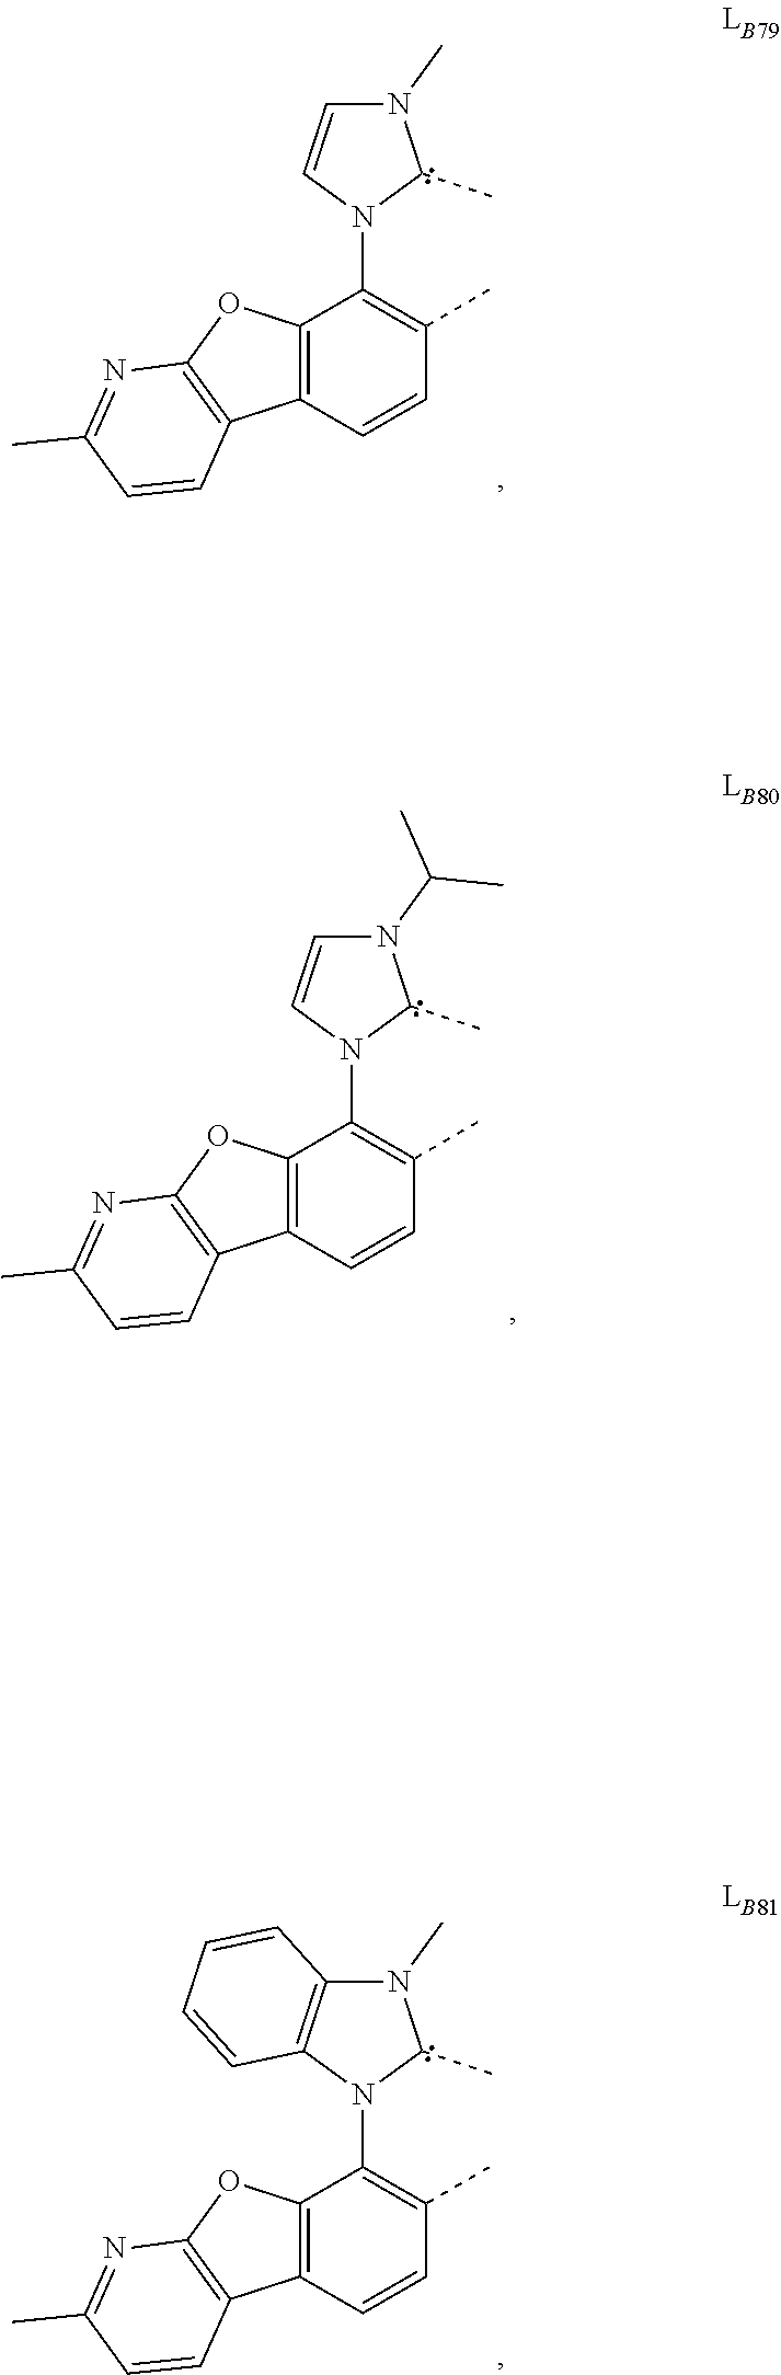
N1(C)C=CN(C2=C(C)C=CC3=C2OC2=C3C=CC(C)=N2)C1C.N1(C(C)C)C=CN(C2=C(C)C=CC3=C2OC2=C3C=CC(C)=N2)C1C.N1(C)C2=C(N(C3=C(C)C=CC4=C3OC3=C4C=CC(C)=N3)C1C)C=CC=C2
